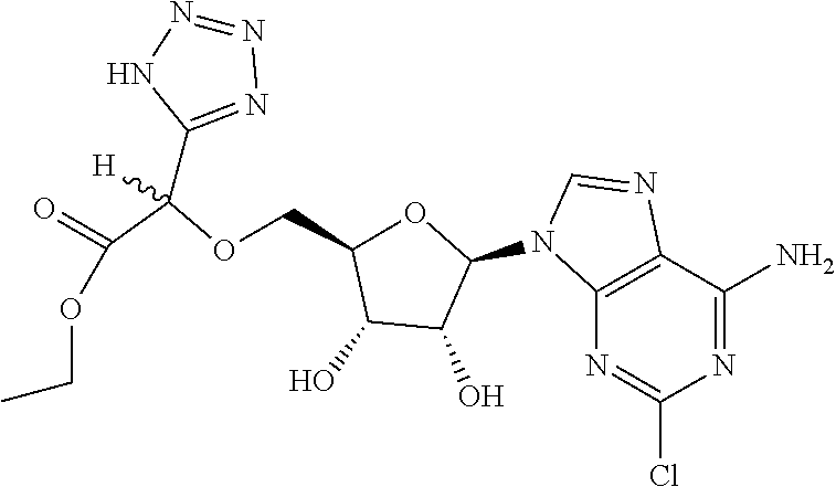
C1(N2C3=C(C(N)=NC(Cl)=N3)N=C2)OC(COC(C(=O)OCC)([H])C2=NN=NN2)C(O)C1O
